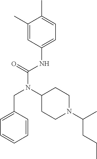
C1=C(CN(C(NC2=CC=C(C)C(C)=C2)=O)C2CCN(C(C)CCC)CC2)C=CC=C1
